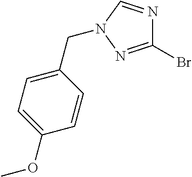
BrC1=NN(CC2=CC=C(OC)C=C2)C=N1
